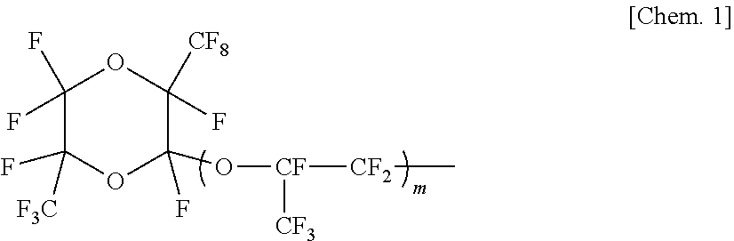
C1(F)(F)C(F)([F3C])OC(O[CF]([CF2]C)[CF3])(F)C(F)([CF8])O1
